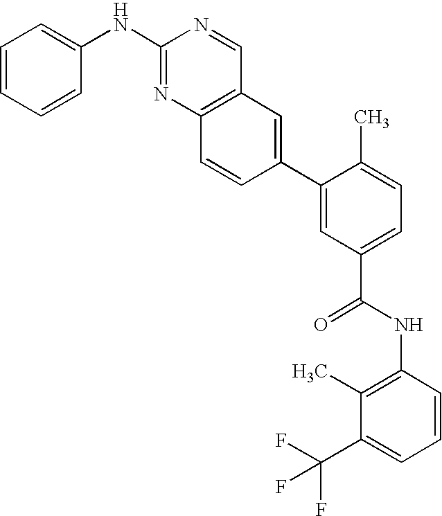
C1(NC2=CC=CC=C2)=NC2=C(C=N1)C=C(C1=CC(C(NC3=C(C)C(C(F)(F)F)=CC=C3)=O)=CC=C1C)C=C2
